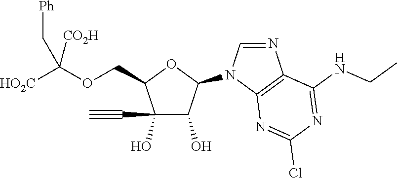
C1(O)(C#C)C(O)C(N2C=NC3=C2N=C(Cl)N=C3NCC)OC1COC([HO2C])([CO2H])C[Ph]
